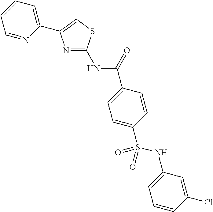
N1=C(NC(=O)C2=CC=C(S(NC3=CC=CC(Cl)=C3)(=O)=O)C=C2)SC=C1C1=CC=CC=N1
